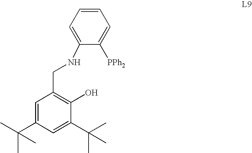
C1=C(C(C)(C)C)C=C(C(C)(C)C)C(O)=C1CNC1=CC=CC=C1[PPh2]
